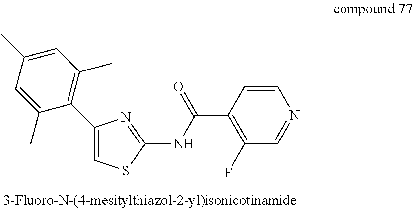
C1(C)=CC(C)=C(C2=CSC(NC(C3=C(F)C=NC=C3)=O)=N2)C(C)=C1
